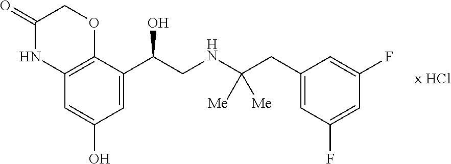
C1(=O)NC2=C(OC1)C(C(CNC(CC1=CC(F)=CC(F)=C1)([Me])[Me])O)=CC(O)=C2
